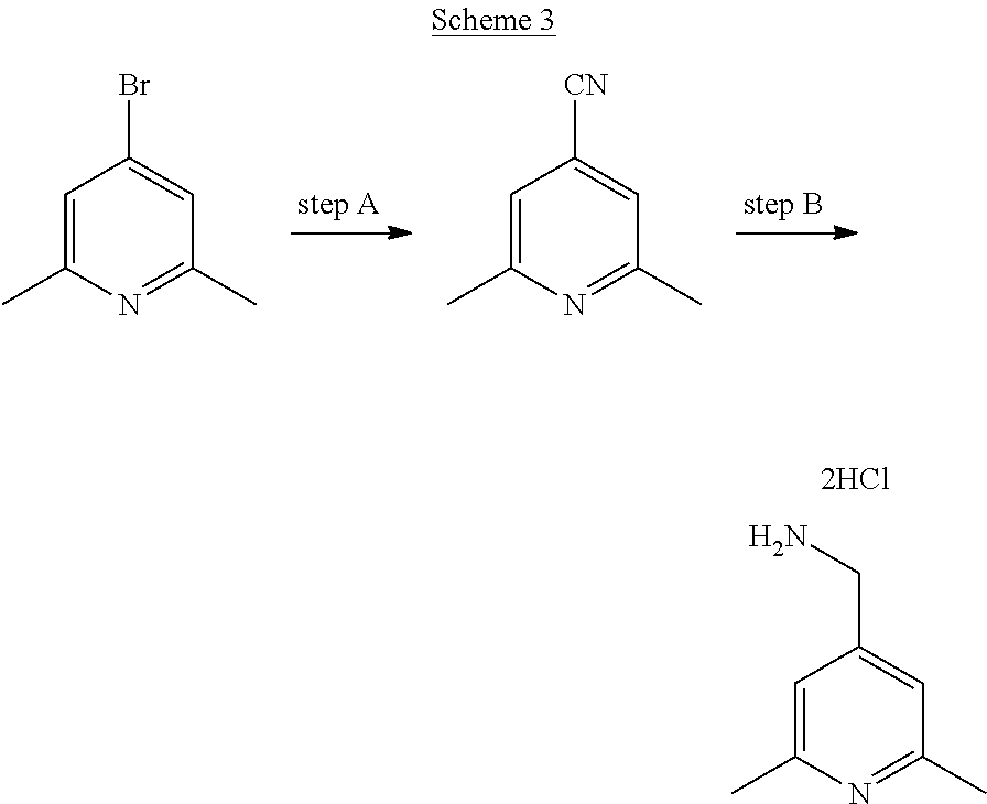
C1(Br)=CC(C)=NC(C)=C1.C1([CN])=CC(C)=NC(C)=C1.C1(CN)=CC(C)=NC(C)=C1
